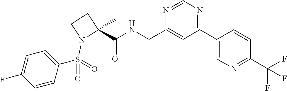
N1=C(C2=CN=C(C(F)(F)F)C=C2)C=C(CNC(=O)C2(C)N(S(C3=CC=C(F)C=C3)(=O)=O)CC2)N=C1
